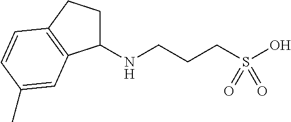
C1(NCCCS(O)(=O)=O)CCC2=C1C=C(C)C=C2
